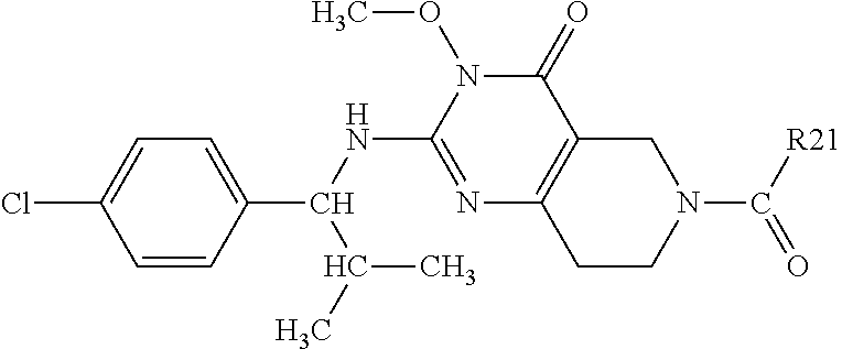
C1=CC(C(NC2=NC3=C(C(=O)N2OC)CN(C(=O)[R21])CC3)C(C)C)=CC=C1Cl
